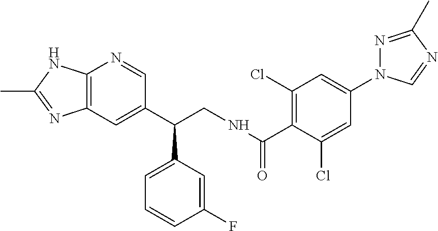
C(C(C1=CC=CC(F)=C1)C1=CC2=C(N=C1)NC(C)=N2)NC(C1=C(Cl)C=C(N2C=NC(C)=N2)C=C1Cl)=O
